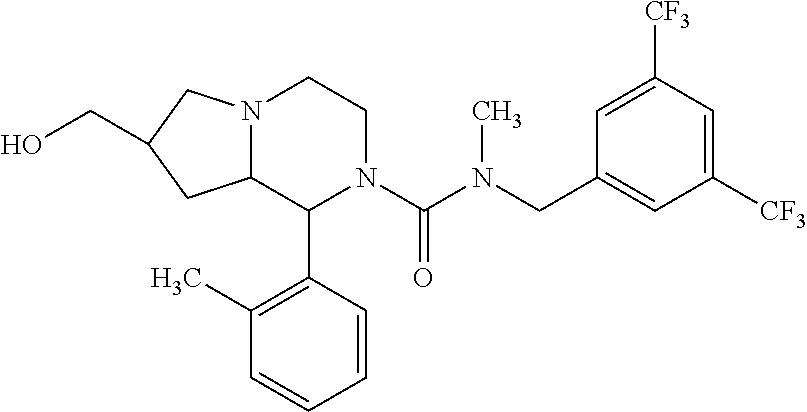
C12N(CC(CO)C1)CCN(C(N(CC1=CC([CF3])=CC([CF3])=C1)C)=O)C2C1=C(C)C=CC=C1
